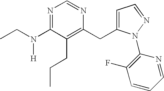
C1=C(CC2=C(CCC)C(N(CC)[H])=NC=N2)N(C2=C(F)C=CC=N2)N=C1
